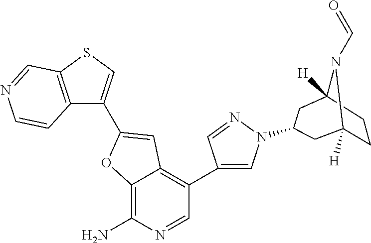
C12=C(N)N=CC(C3=CN(C4CC5([H])N(C=O)C([H])(CC5)C4)N=C3)=C1C=C(C1=CSC3=C1C=CN=C3)O2
